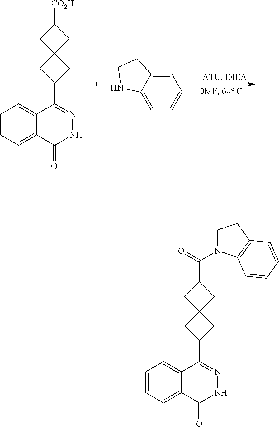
C1=C2C(=CC=C1)NCC2.C12=CC=CC=C1C(C1CC3(C1)CC([CO2H])C3)=NNC2=O.C12=CC=CC=C1C(C1CC3(C1)CC(C(N1CCC4=C1C=CC=C4)=O)C3)=NNC2=O
